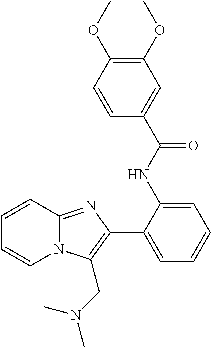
C1(C2=CC=CC=C2NC(C2=CC(OC)=C(OC)C=C2)=O)=C(CN(C)C)N2C(=N1)C=CC=C2
